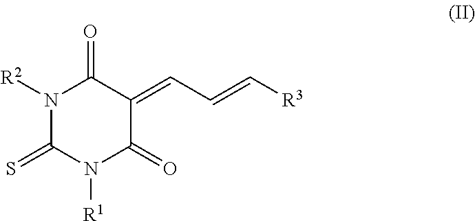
N1([R2])C(=S)N([R1])C(=O)C(=CC=C[R3])C1=O
